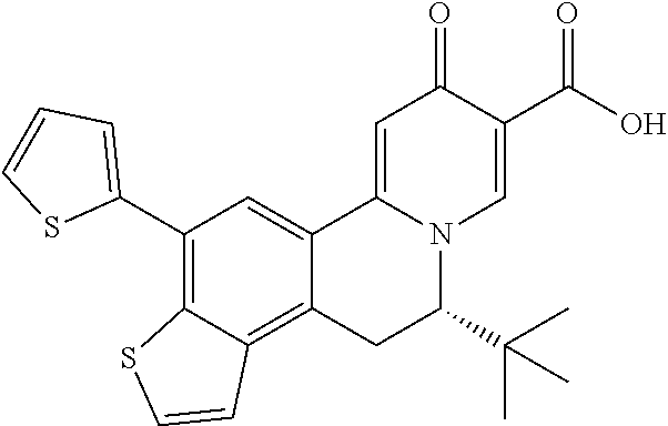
C12=CC(C3=CC=CS3)=C3C(=C1CC(C(C)(C)C)N1C2=CC(=O)C(C(O)=O)=C1)C=CS3
